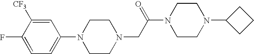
C1=C(N2CCN(CC(N3CCN(C4CCC4)CC3)=O)CC2)C=C([CF3])C(F)=C1
